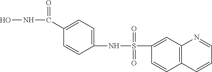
ONC(C1=CC=C(NS(=O)(=O)C2=CC3=C(C=C2)C=CC=N3)C=C1)=O
